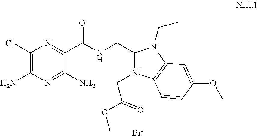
C1(Cl)=C(N)N=C(N)C(C(NCC2=N(CC(OC)=O)C3=C(N2CC)C=C(OC)C=C3)=O)=N1.[Br-]
